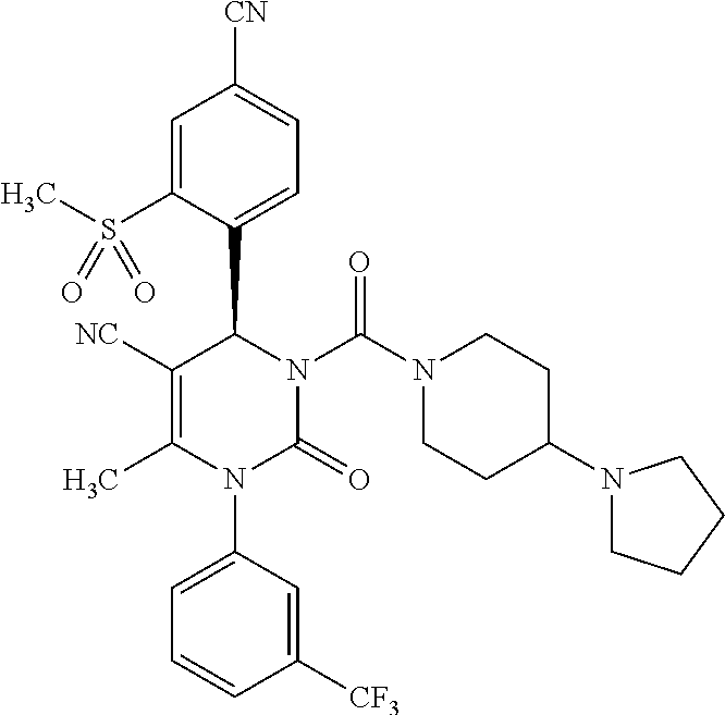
C1([NC])=C(C)N(C2=CC=CC([CF3])=C2)C(=O)N(C(N2CCC(N3CCCC3)CC2)=O)C1C1=CC=C([CN])C=C1S(C)(=O)=O
